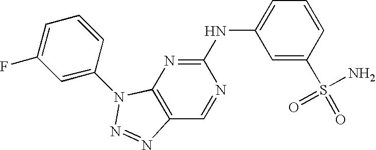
C1(NC2=CC=CC(S(=O)(N)=O)=C2)=NC2=C(C=N1)N=NN2C1=CC(F)=CC=C1
